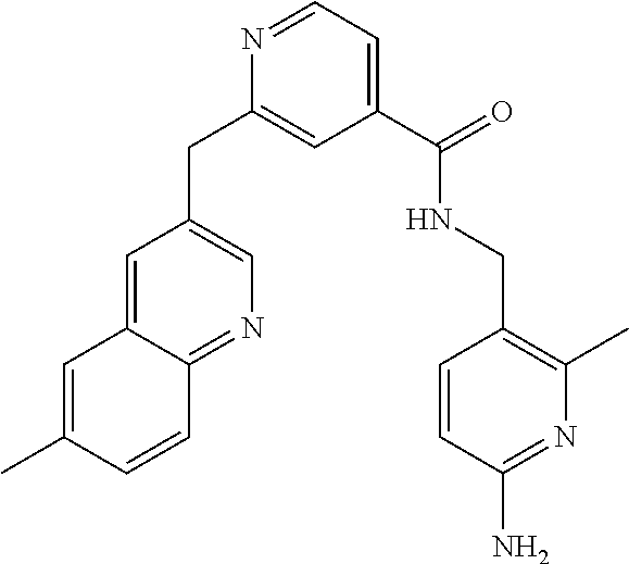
C1=C2C(=NC=C1CC1=CC(C(=O)NCC3=C(C)N=C(N)C=C3)=CC=N1)C=CC(C)=C2
